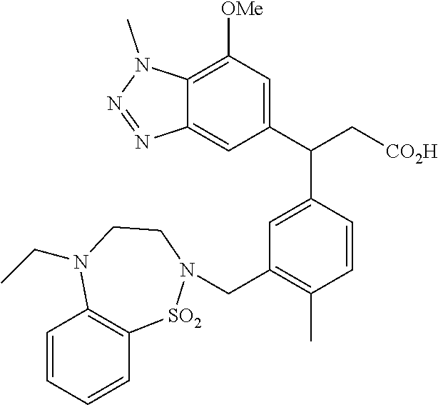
C1=CC=CC2=C1N(CC)CCN(CC1=C(C)C=CC(C(C[CO2H])C3=CC([OMe])=C4C(=C3)N=NN4C)=C1)[SO2]2
